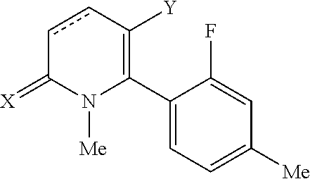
C1(C2=C([Y])ccC(=[X])N2[Me])=CC=C([Me])C=C1F
